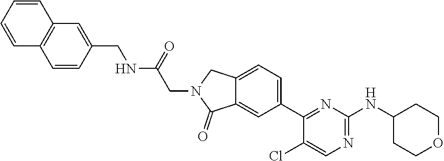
N(C(CN1C(=O)C2=CC(C3=NC(NC4CCOCC4)=NC=C3Cl)=CC=C2C1)=O)CC1=CC2=C(C=C1)C=CC=C2
